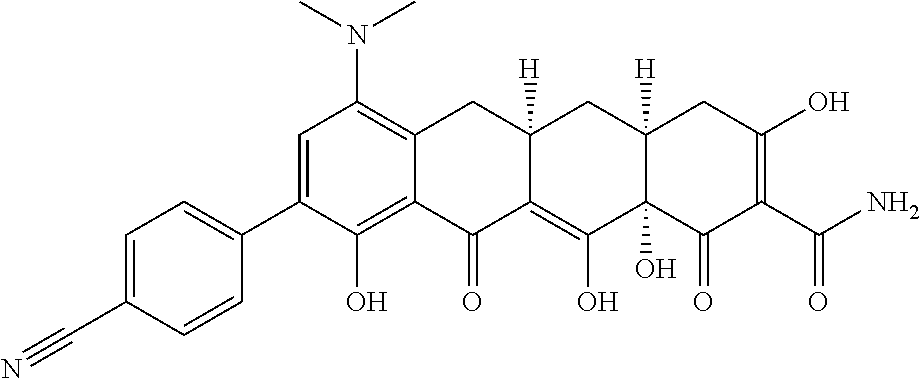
C1=C(C2=CC=C(C#N)C=C2)C(O)=C2C(=C1N(C)C)CC1([H])C(=C(O)C3(O)C([H])(C1)CC(O)=C(C(N)=O)C3=O)C2=O
